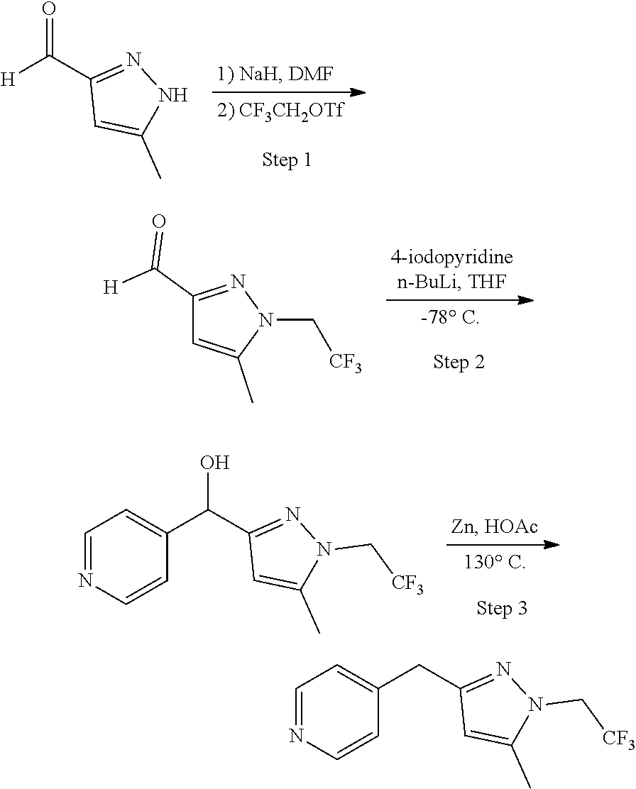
[H]C(C1=NNC(C)=C1)=O.C1(C(=O)[H])=NN(C[CF3])C(C)=C1.C1=C(C(O)C2=NN(C[CF3])C(C)=C2)C=CN=C1.C1=C(CC2=NN(C[CF3])C(C)=C2)C=CN=C1
